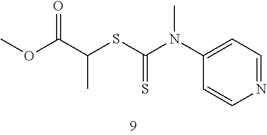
C(SC(N(C1=CC=NC=C1)C)=S)(C(OC)=O)C
